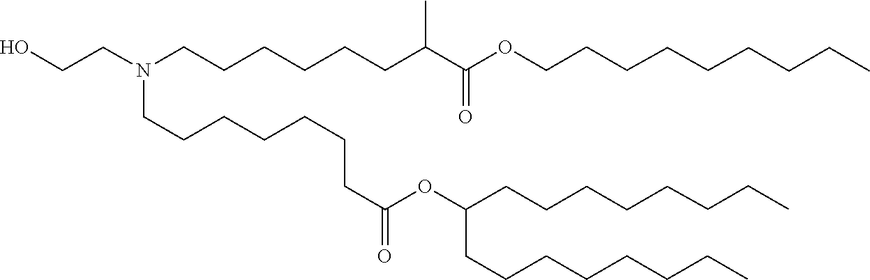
C(CC)CCCCCC(OC(CCCCCCCN(CCCCCCC(C(OCCCCCCCCC)=O)C)CCO)=O)CCCCCCCC
